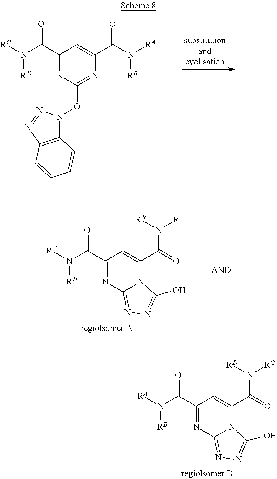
C1(C(N([RA])[RB])=O)=NC2=NN=C(O)N2C(C(=O)N([RD])[RC])=C1.C1(C(N([RC])[RD])=O)=NC(ON2C3=C(N=N2)C=CC=C3)=NC(C(N([RA])[RB])=O)=C1.C1(C(N([RC])[RD])=O)=NC2=NN=C(O)N2C(C(=O)N([RB])[RA])=C1
